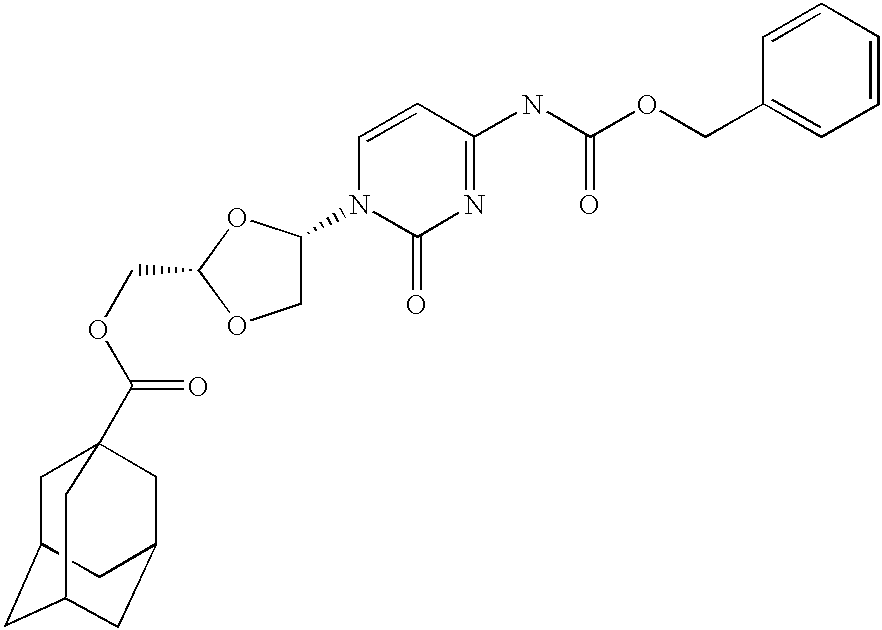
C1C2CC3CC(CC1(C(OCC1OCC(N4C(=O)N=C(NC(OCC5=CC=CC=C5)=O)C=C4)O1)=O)C3)C2
